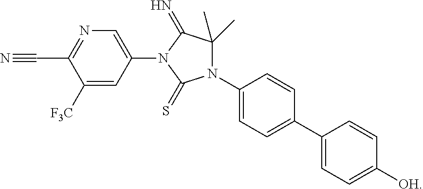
C1(N2C(=S)N(C3=CC=C(C4=CC=C([OH])C=C4)C=C3)C(C)(C)C2=N)=CN=C(C#N)C([F3C])=C1
